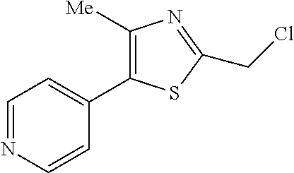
C1=NC=CC(C2=C([Me])N=C(CCl)S2)=C1
